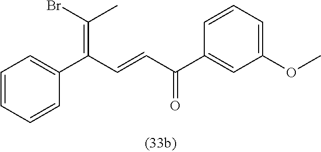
C1=CC=CC(C(C=CC(C2=CC(OC)=CC=C2)=O)=C(Br)C)=C1
